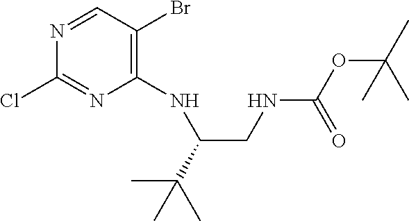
C1=NC(Cl)=NC(NC(CNC(OC(C)(C)C)=O)C(C)(C)C)=C1Br
